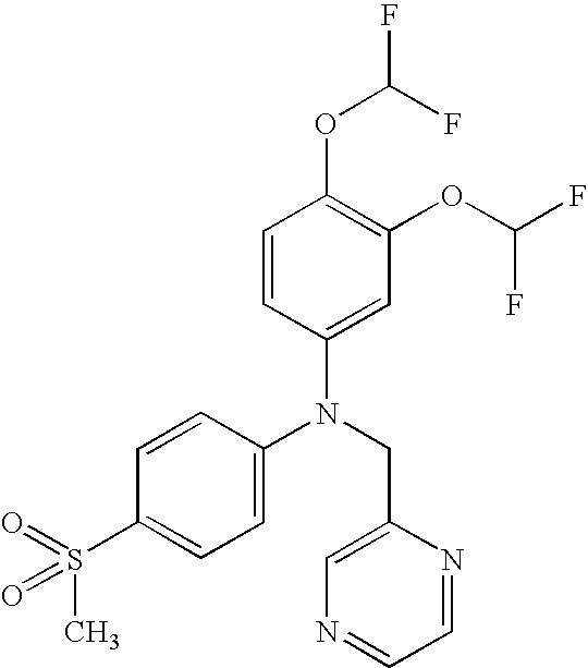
N(CC1=CN=CC=N1)(C1=CC=C(S(=O)(C)=O)C=C1)C1=CC(OC(F)F)=C(OC(F)F)C=C1
